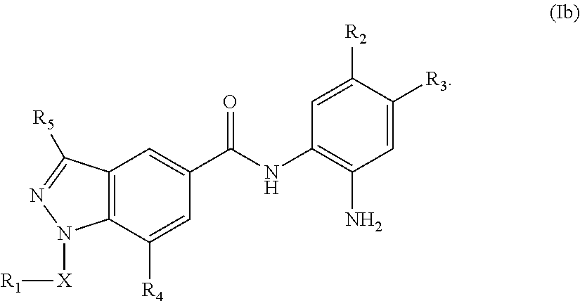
C1=C([R3])C([R2])=CC(NC(C2=CC3=C(C([R4])=C2)N([X][R1])N=C3[R5])=O)=C1N
